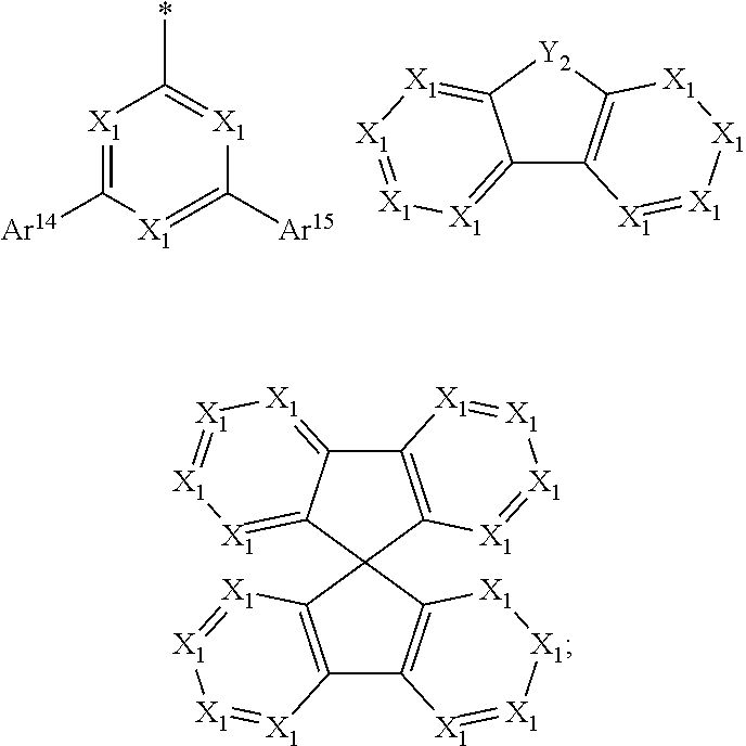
[X1]1=C([Ar14])[X1]=C([Ar15])[X1]=C1*.C12=[X1][X1]=[X1][X1]=C1[Y2]C1=C2[X1]=[X1][X1][X1]1.C12=[X1][X1]=[X1][X1]=C1C1(C3=C2[X1]=[X1][X1]=[X1]3)C2=C(C3=C1[X1]=[X1][X1]=[X1]3)[X1]=[X1][X1][X1]2
